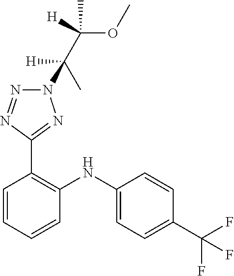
C1=CC(C(F)(F)F)=CC=C1NC1=C(C2=NN(C(C)(C(C)(OC)[H])[H])N=N2)C=CC=C1
